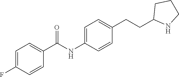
C1=C(F)C=CC(C(NC2=CC=C(CCC3NCCC3)C=C2)=O)=C1
